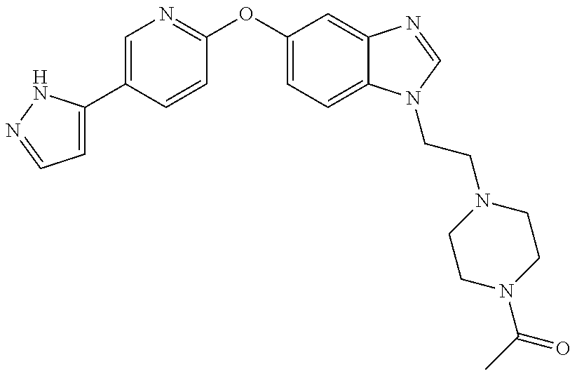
C1=C(C2=CN=C(OC3=CC=C4C(=C3)N=CN4CCN3CCN(C(C)=O)CC3)C=C2)NN=C1
